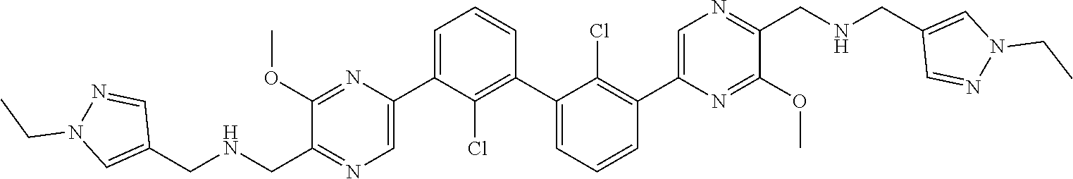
C1(OC)=NC(C2=CC=CC(C3=CC=CC(C4=CN=C(CNCC5=CN(CC)N=C5)C(OC)=N4)=C3Cl)=C2Cl)=CN=C1CNCC1=CN(CC)N=C1
